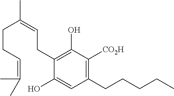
C(=C(C)C)CCC(=CCC1=C(O)C([CO2H])=C(CCCCC)C=C1O)C
